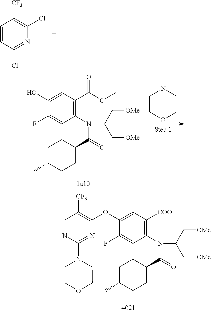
C1=CC(Cl)=NC(Cl)=C1[CF3].C1(N(C(C[OMe])C[OMe])C(=O)C2CCC(C)CC2)=C([COOH])C=C(OC2=C([CF3])C=NC(N3CCOCC3)=N2)C(F)=C1.C1(N(C(C[OMe])C[OMe])C(=O)C2CCC(C)CC2)=C(C(OC)=O)C=C(O)C(F)=C1.C1COCCN1
